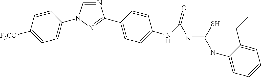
N1=CN(C2=CC=C([F3CO])C=C2)N=C1C1=CC=C(NC(N=C(S)NC2=CC=CC=C2CC)=O)C=C1
